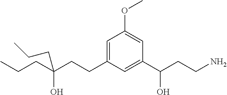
C(C(CCC1=CC(OC)=CC(C(CCN)O)=C1)(O)CCC)CC
